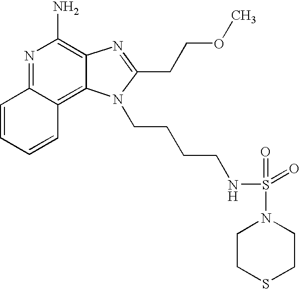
N1=C2C(=C3C(=C1N)N=C(CCOC)N3CCCCNS(=O)(=O)N1CCSCC1)C=CC=C2
